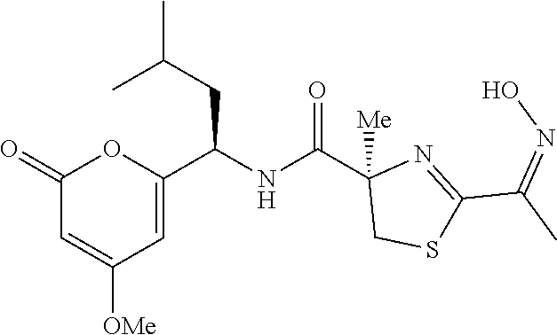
C1(=O)C=C([OMe])C=C(C(NC(C2([Me])CSC(C(C)=NO)=N2)=O)CC(C)C)O1
